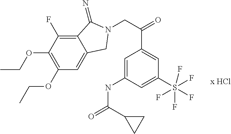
C(OC1=C(OCC)C(F)=C2C(=C1)CN(CC(C1=CC(S(F)(F)(F)(F)F)=CC(NC(=O)C3CC3)=C1)=O)C2=N)C
